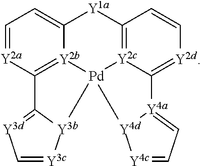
C1=[Y2a]C2=[Y2b]3C(=C1)[Y1a]C1=[Y2c]4C(=[Y2d]C=C1)[Y4a]1=CC=[Y4c][Y4d]1[Pd]34[Y3b]1C2=[Y3d]C=[Y3c]1
